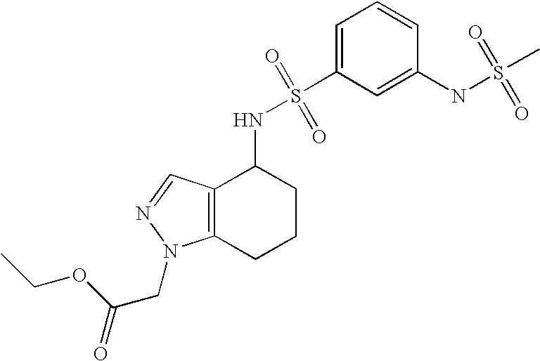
C1(NS(C)(=O)=O)=CC(S(=O)(=O)NC2C3=C(CCC2)N(CC(=O)OCC)N=C3)=CC=C1
